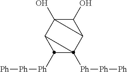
C1([Ph][Ph][Ph])C2([Ph][Ph][Ph])C3C(O)C3(O)C12
